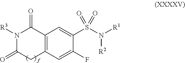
[R3]N1C(=O)C2=C(C=C(F)C(S(N([R1])[R2])(=O)=O)=C2)CC1=O.[f]
